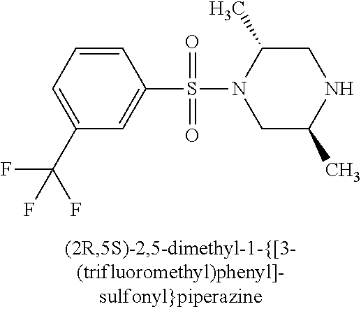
C1=CC=C(C(F)(F)F)C=C1S(=O)(=O)N1CC(C)NCC1C
